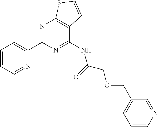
C1(C2=NC3=C(C(NC(COCC4=CC=CN=C4)=O)=N2)C=CS3)=CC=CC=N1
